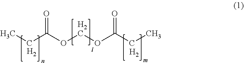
CCC(OCOC(CC)=O)=O.[H2].[H2].[H2]
